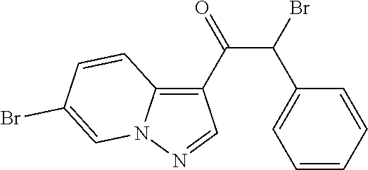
C1(C(C(Br)C2=CC=CC=C2)=O)=C2N(N=C1)C=C(Br)C=C2
